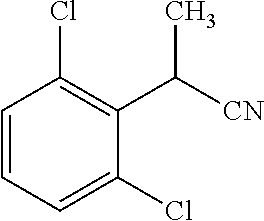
C1=CC=C(Cl)C(C([CN])C)=C1Cl
